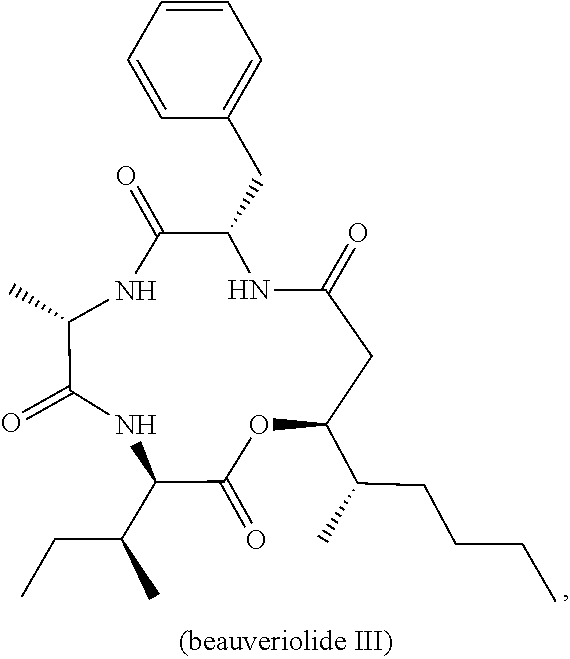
C1=CC=CC(CC2NC(=O)CC(C(C)CCCC)OC(=O)C(C(CC)C)NC(=O)C(C)NC2=O)=C1
